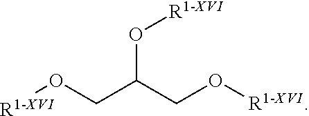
[R1-XVI]OCC(CO[R1-XVI])O[R1-XVI]
